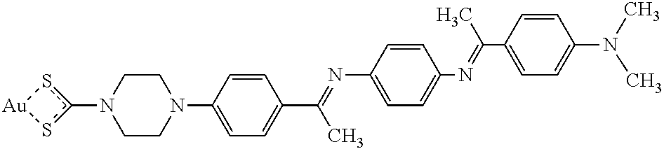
C1CN(C2=CC=C(C(=NC3=CC=C(N=C(C4=CC=C(N(C)C)C=C4)C)C=C3)C)C=C2)CCN1c1s[Au]s1
